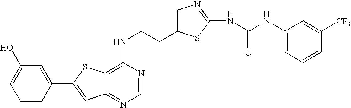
C12=NC=NC(NCCC3=CN=C(NC(NC4=CC=CC([CF3])=C4)=O)S3)=C1SC(C1=CC(O)=CC=C1)=C2
